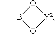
CB1O[Y2]O1
